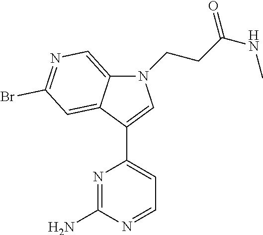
N1=C(N)N=CC=C1C1=CN(CCC(NC)=O)C2=CN=C(Br)C=C12
